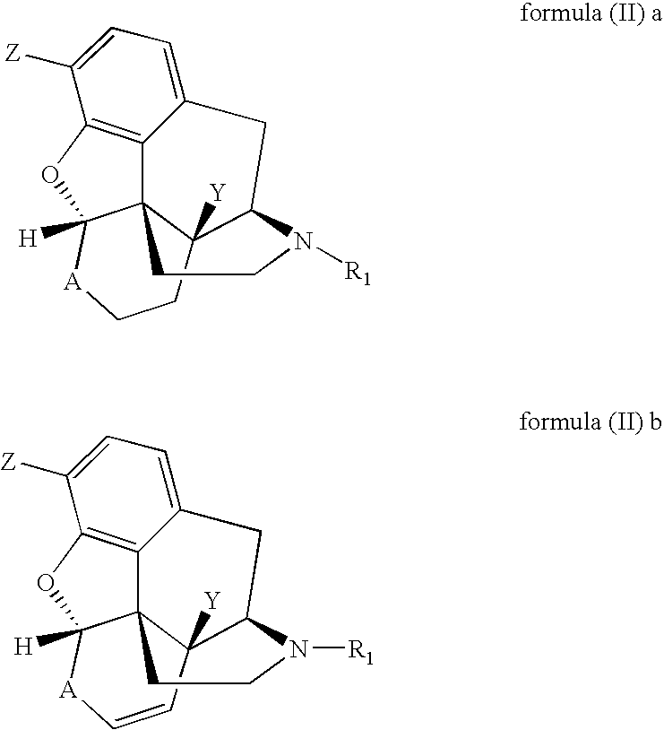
C123C4=C5OC1([H])[A]CCC2([Y])C(CC4=CC=C5[Z])N([R1])CC3.C123C4=C5OC1([H])[A]C=CC2([Y])C(CC4=CC=C5[Z])N([R1])CC3
